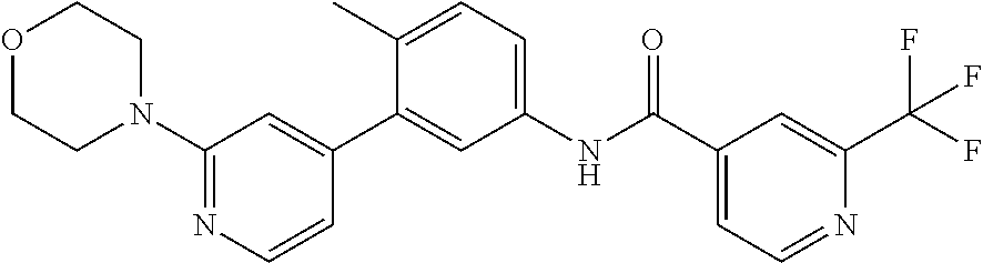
O1CCN(C2=NC=CC(C3=CC(NC(C4=CC=NC(C(F)(F)F)=C4)=O)=CC=C3C)=C2)CC1
